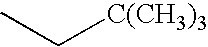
CC[C(CH3)3]
